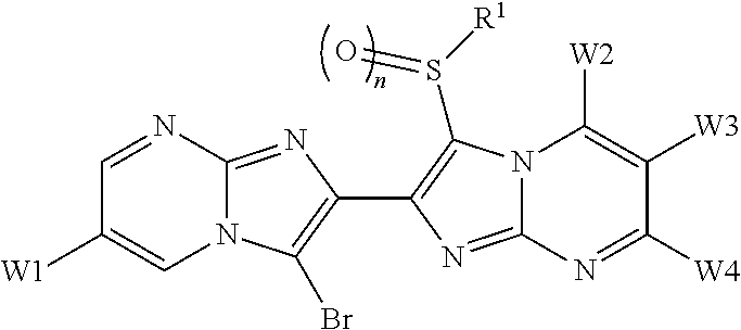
C1=NC2=NC(C3=C(S([R1])=O)N4C(=N3)N=C([W4])C([W3])=C4[W2])=C(Br)N2C=C1[W1]
